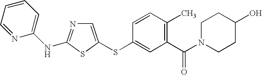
C1=C(SC2=CC(C(N3CCC(O)CC3)=O)=C(C)C=C2)SC(NC2=CC=CC=N2)=N1
